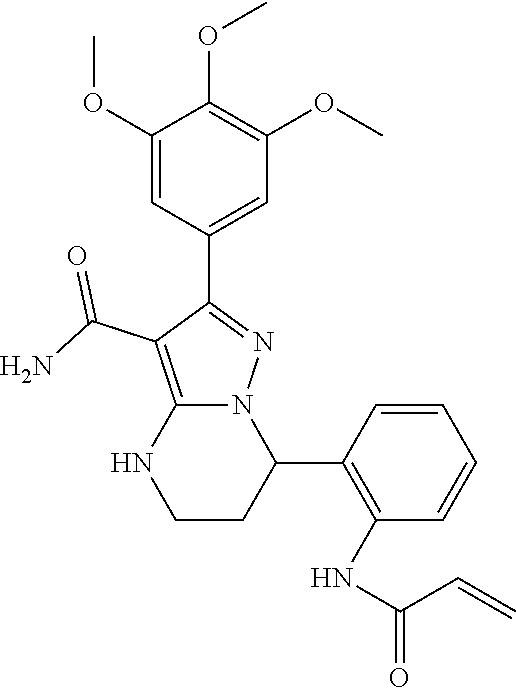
C1(OC)=CC(C2=NN3C(=C2C(N)=O)NCCC3C2=C(NC(C=C)=O)C=CC=C2)=CC(OC)=C1OC
